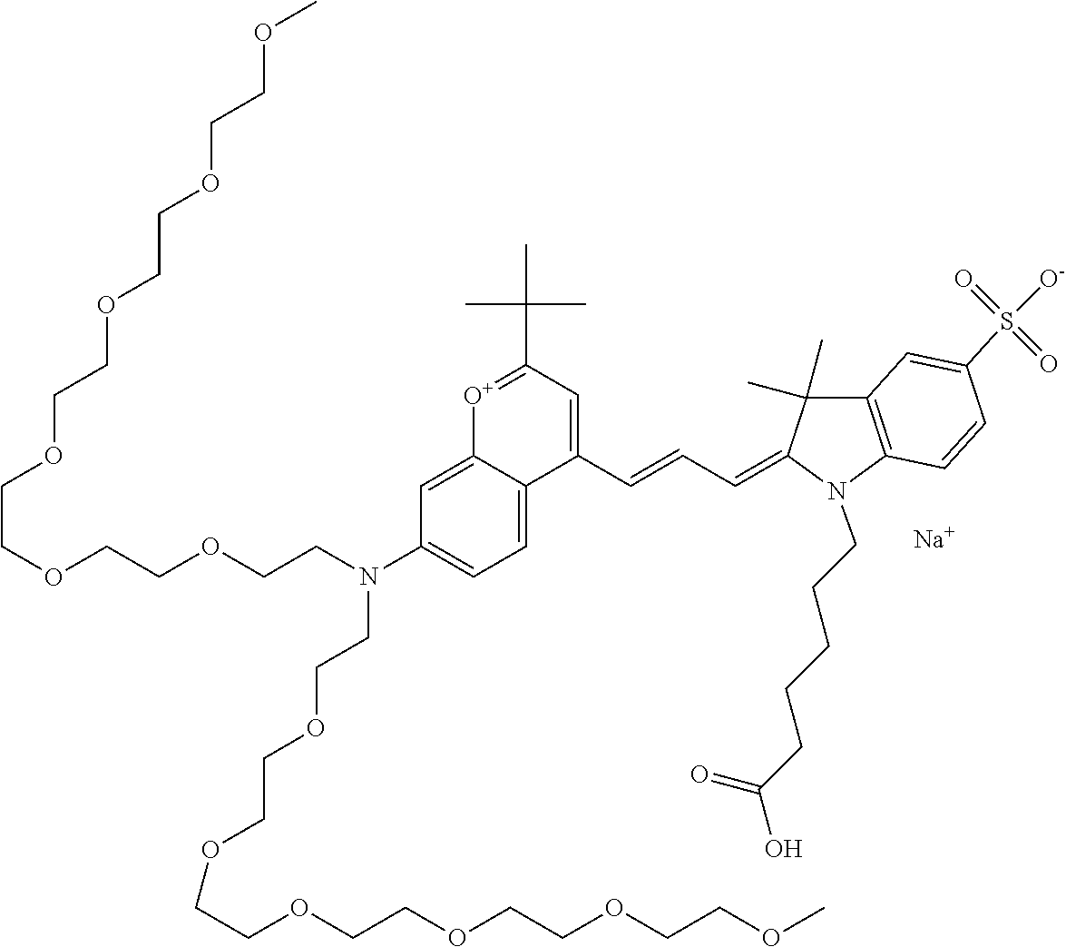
[Na].C(COCCN(CCOCCOCCOCCOCCOCCOC)C1=CC=C2C(C=CC=C3C(C)(C)C4=C(N3CCCCCC(O)=O)C=CC(S(=O)(=O)[O-])=C4)=CC(C(C)(C)C)=[O+]C2=C1)OCCOCCOCCOCCOC
